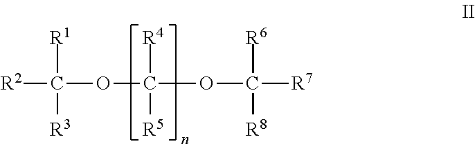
C(OC([R7])([R6])[R8])(OC([R2])([R1])[R3])([R4])[R5]
